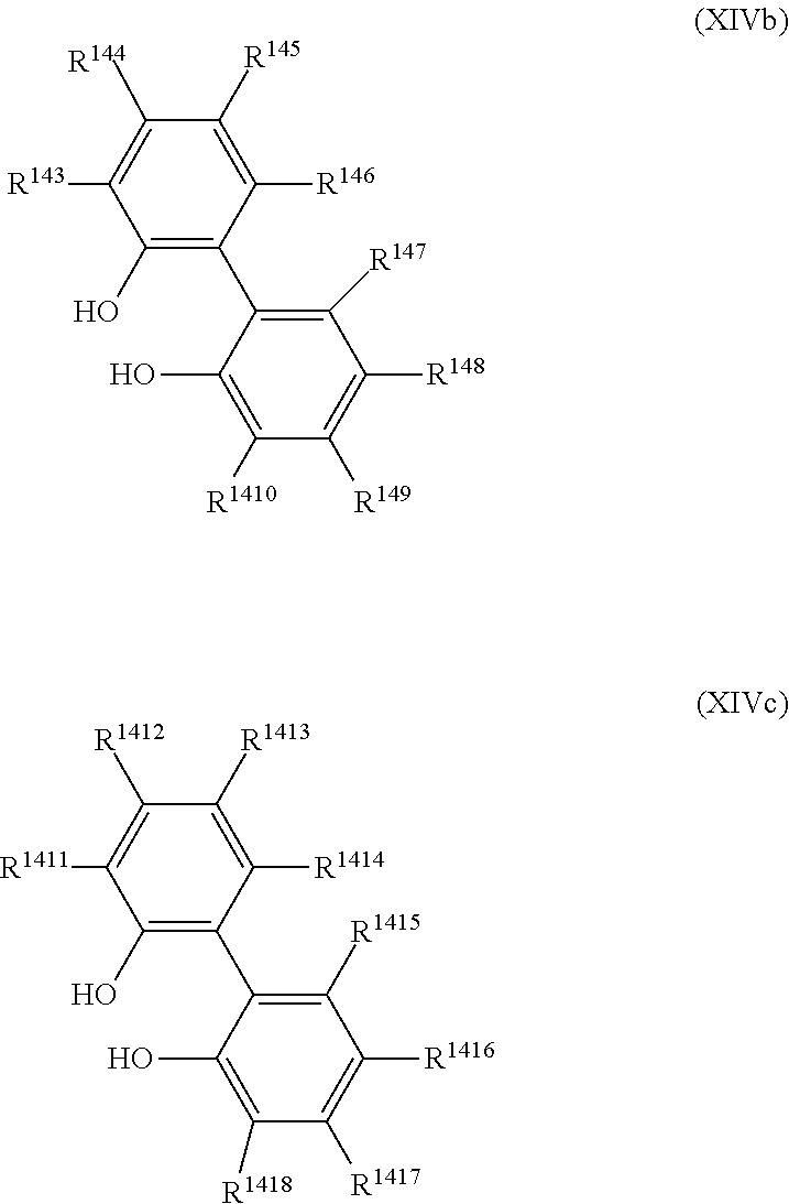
C1([R145])=C([R146])C(C2=C([R147])C([R148])=C([R149])C([R1410])=C2O)=C(O)C([R143])=C1[R144].C1([R1412])=C([R1411])C(O)=C(C2=C([R1415])C([R1416])=C([R1417])C([R1418])=C2O)C([R1414])=C1[R1413]
